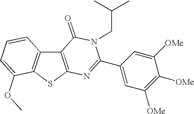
C12=C(SC3=C1C=CC=C3OC)N=C(C1=CC([OMe])=C([OMe])C([OMe])=C1)N(CC(C)C)C2=O
